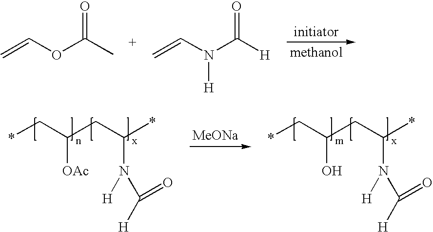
C=COC(C)=O.C=CN(C([H])=O)[H].*CC(CC(*)N(C([H])=O)[H])[OAc].[MeONa].*CC(CC(*)N(C([H])=O)[H])O
